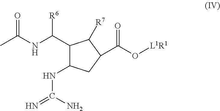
CC(NC(C1C(NC(=N)N)CC(C(O[L1R1])=O)C1[R7])[R6])=O
